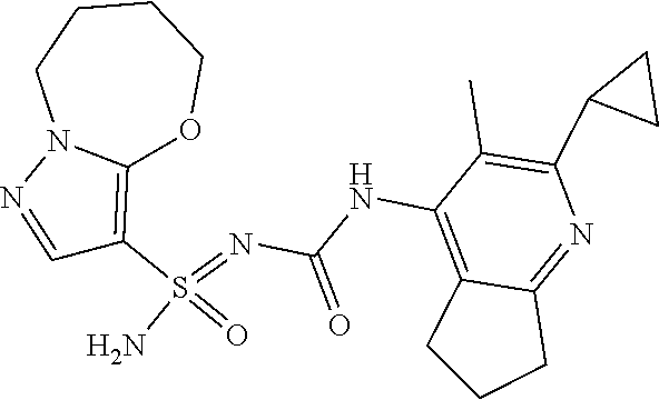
C(NC1=C2C(=NC(C3CC3)=C1C)CCC2)(N=S(N)(=O)C1=C2N(N=C1)CCCCO2)=O
